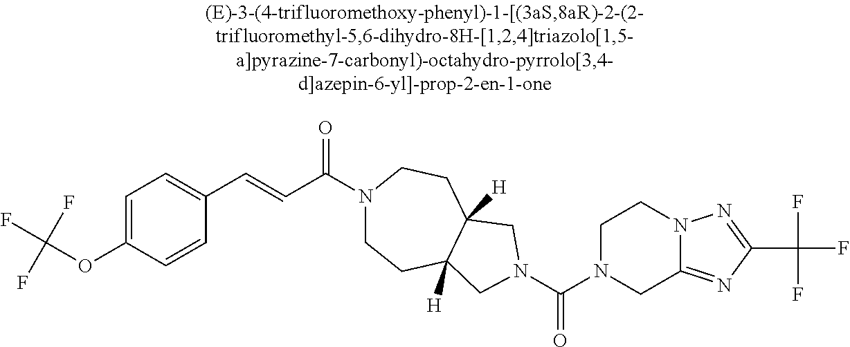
C1=CC(OC(F)(F)F)=CC=C1C=CC(N1CCC2([H])C([H])(CC1)CN(C(N1CC3=NC(C(F)(F)F)=NN3CC1)=O)C2)=O
